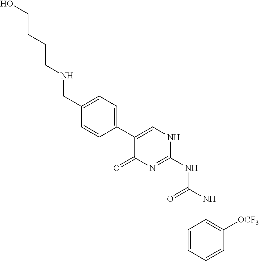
C1=CC=CC([OCF3])=C1NC(NC1=NC(=O)C(C2=CC=C(CNCCCCO)C=C2)=CN1)=O
